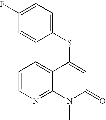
C1(SC2=CC(=O)N(C)C3=NC=CC=C23)=CC=C(F)C=C1
